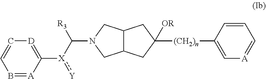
C12C(CN(C([R3])[X](:[Y])C3=[D]C=CB=[A]3)C1)CC([(CH2)n]C1=C[A]=CC=C1)([OR])C2
